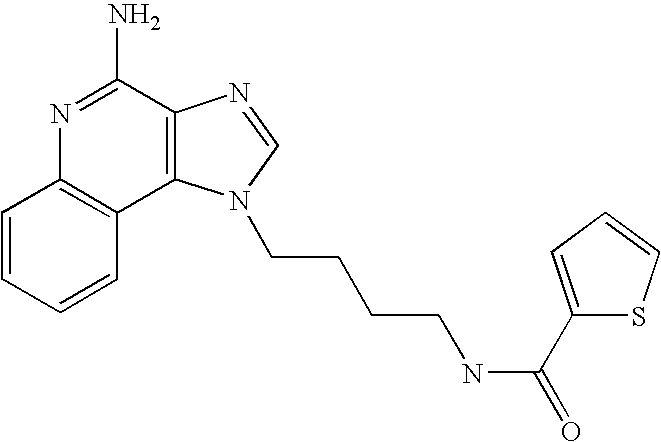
C1=CC=CC2=C1N=C(N)C1=C2N(CCCCNC(=O)C2=CC=CS2)C=N1
